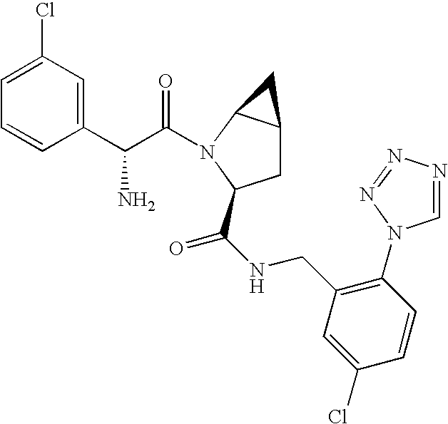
C1=C(Cl)C=C(C(C(=O)N2C3C(CC2C(NCC2=C(N4C=NN=N4)C=CC(Cl)=C2)=O)C3)N)C=C1
